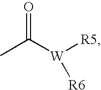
CC([W]([R5])[R6])=O
